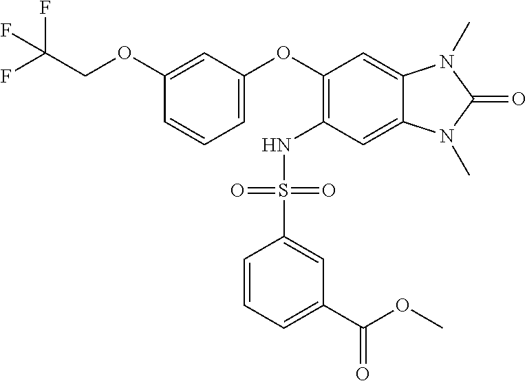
C(COC1=CC(OC2=C(NS(C3=CC(C(OC)=O)=CC=C3)(=O)=O)C=C3C(=C2)N(C)C(=O)N3C)=CC=C1)(F)(F)F
